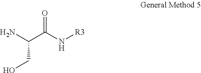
NC(C(N[R3])=O)CO
